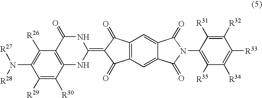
C12=C(NC(=C3C(=O)C4=C(C3=O)C=C3C(=C4)C(=O)N(C4=C([R35])C([R34])=C([R33])C([R32])=C4[R31])C3=O)NC1=O)C([R30])=C([R29])C(N([R27])[R28])=C2[R26]
